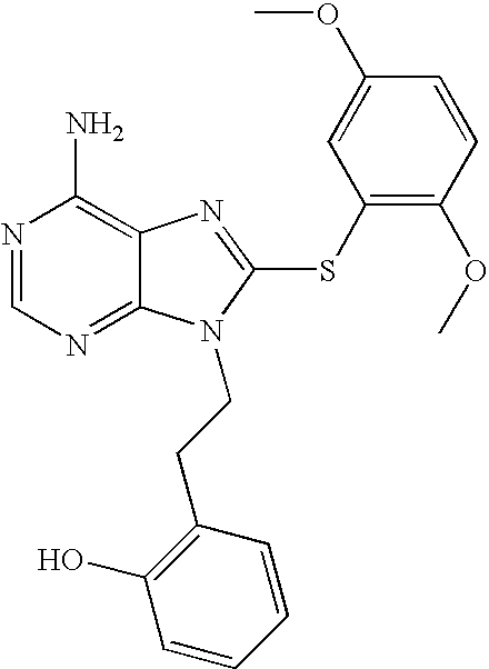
N1=CN=C2C(=C1N)N=C(SC1=C(OC)C=CC(OC)=C1)N2CCC1=C(O)C=CC=C1
